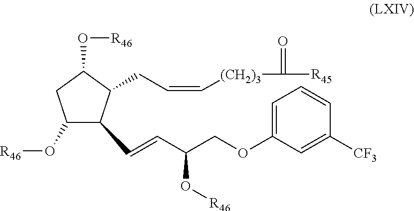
C(C=C[(CH2)3]C([R45])=O)C1C(C=CC(COC2=CC=CC([CF3])=C2)O[R46])C(O[R46])CC1O[R46]
